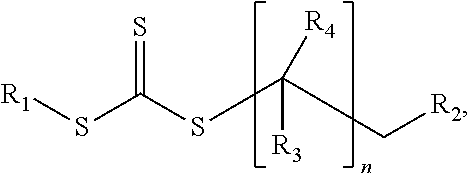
[R1]SC(SC(C[R2])([R3])[R4])=S
